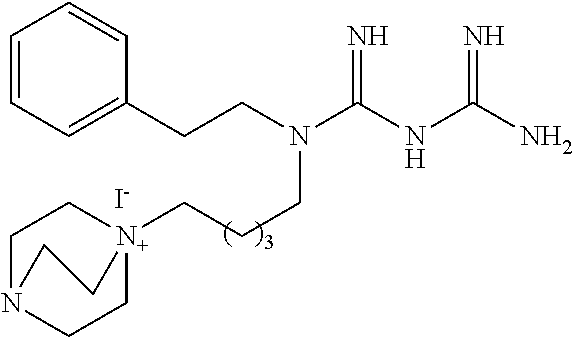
C1=CC=C(CCN(C(NC(N)=N)=N)CCC[N+]23CCN(CC2)CC3)C=C1.[I-]
